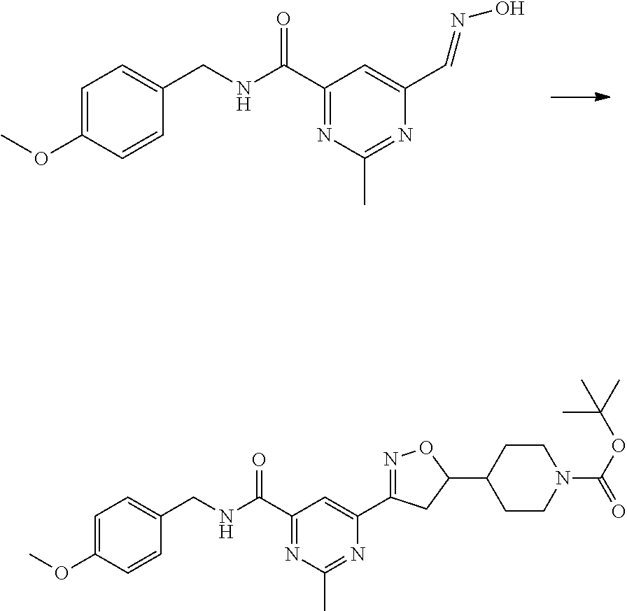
C1=CC(CNC(C2=NC(C)=NC(C=NO)=C2)=O)=CC=C1OC.C1=CC(CNC(C2=NC(C)=NC(C3=NOC(C4CCN(C(OC(C)(C)C)=O)CC4)C3)=C2)=O)=CC=C1OC
